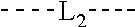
C[L2]C
